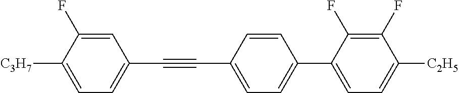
C1=C(F)C([C3H7])=CC=C1C#CC1=CC=C(C2=CC=C([C2H5])C(F)=C2F)C=C1
